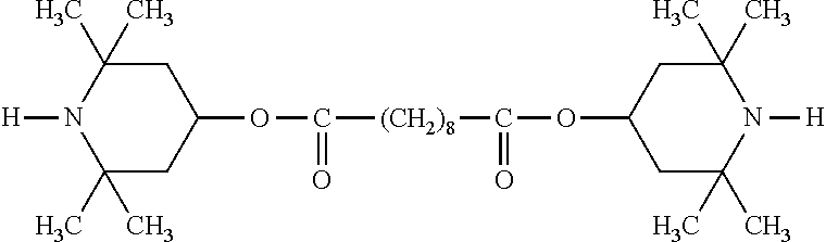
[H]N1C(C)(C)CC(OC(=O)[(CH2)8]C(=O)OC2CC(C)(C)N([H])C(C)(C)C2)CC1(C)C
